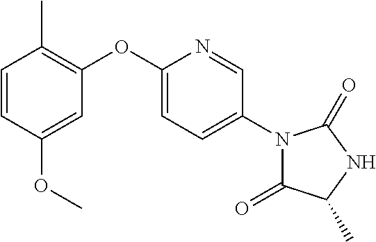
C1=C(OC2=C(C)C=CC(OC)=C2)N=CC(N2C(=O)C(C)NC2=O)=C1
